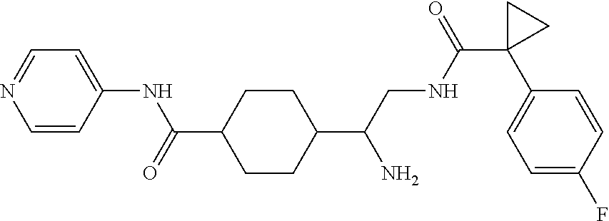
C1(C(CNC(C2(C3=CC=C(F)C=C3)CC2)=O)N)CCC(C(=O)NC2=CC=NC=C2)CC1
